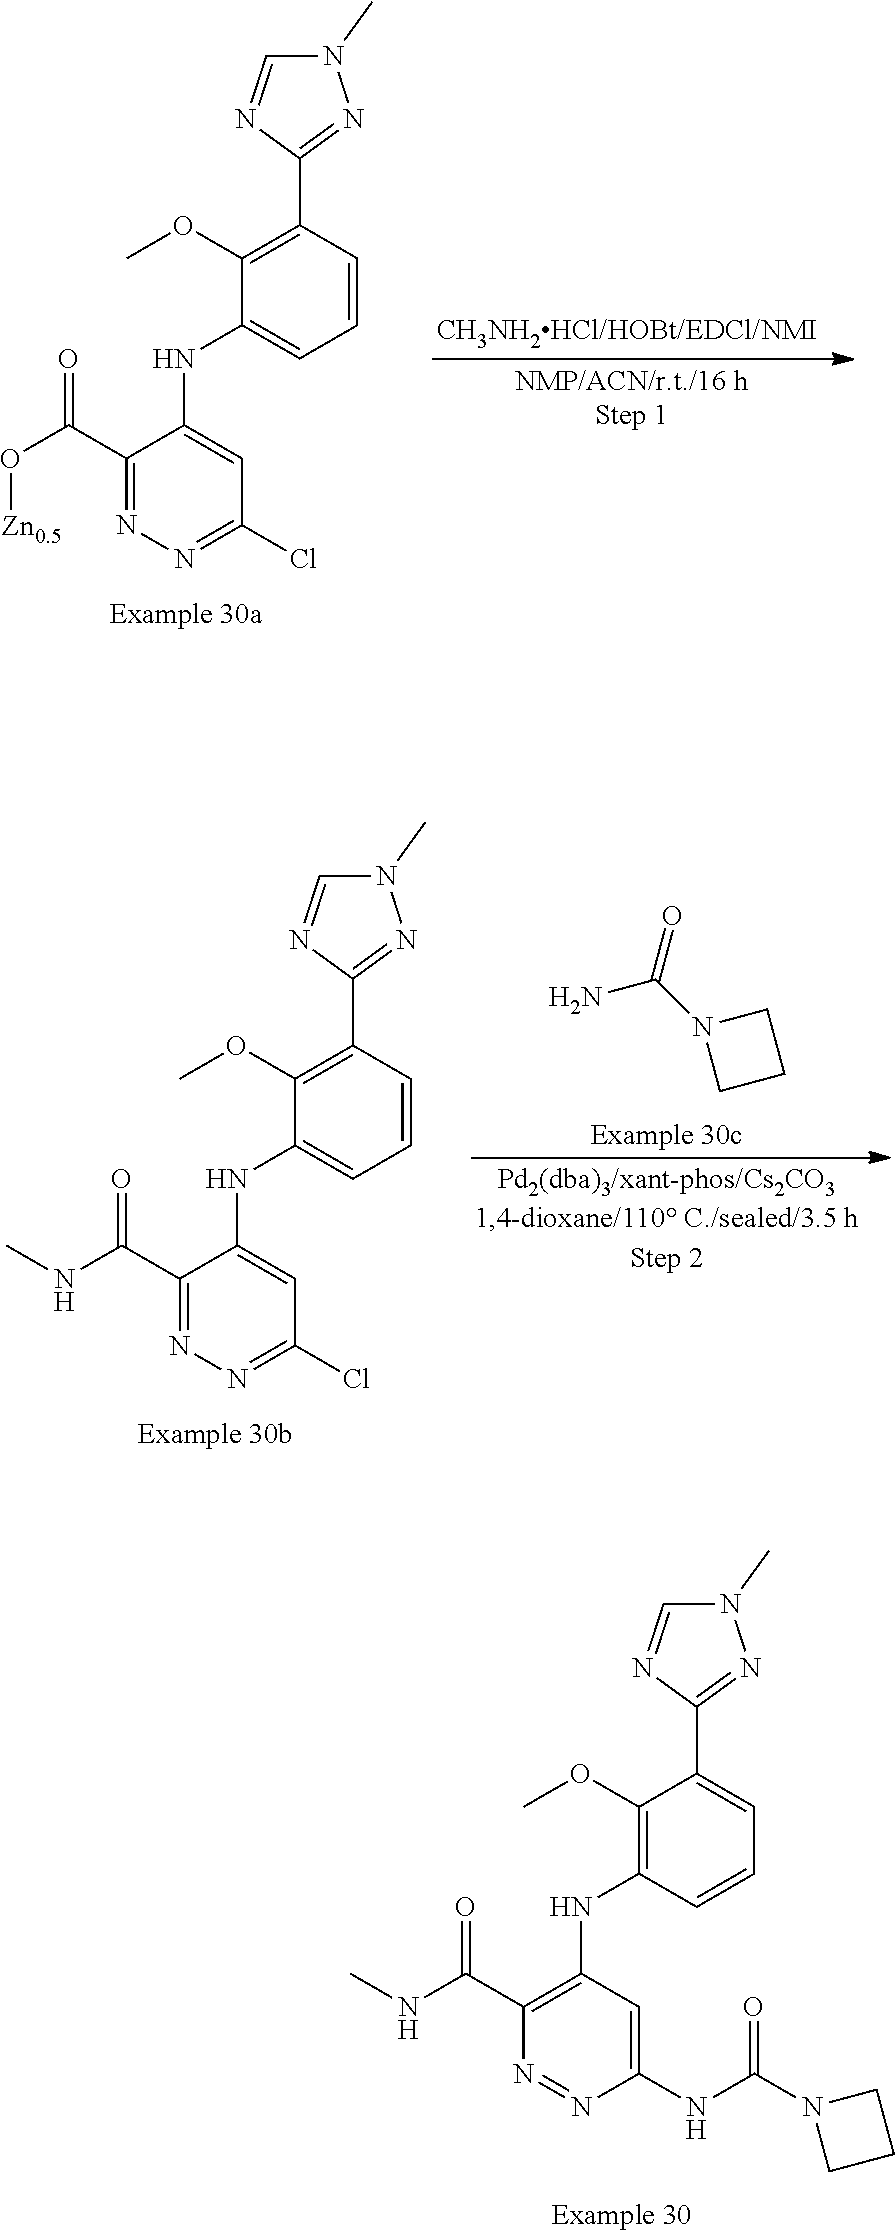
N1(C)C=NC(C2=CC=CC(NC3=C(C(NC)=O)N=NC(NC(N4CCC4)=O)=C3)=C2OC)=N1.N1(C)C=NC(C2=C(OC)C(NC3=CC(Cl)=NN=C3C(O[Zn0.5])=O)=CC=C2)=N1.N1(C)C=NC(C2=C(OC)C(NC3=CC(Cl)=NN=C3C(NC)=O)=CC=C2)=N1.NC(=O)N1CCC1
